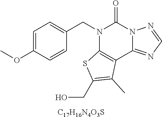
C1=C(OC)C=CC(CN2C3=C(C4=NC=NN4C2=O)C(C)=C(CO)S3)=C1.[C17H16N4O3S]
